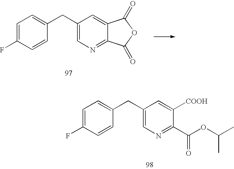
C1=C(F)C=CC(CC2=CN=C3C(=C2)C(=O)OC3=O)=C1.C1=C(F)C=CC(CC2=CN=C(C(OC(C)C)=O)C([COOH])=C2)=C1
